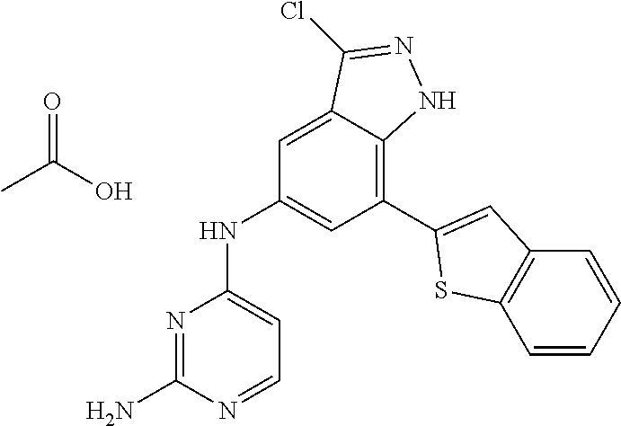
CC(O)=O.N1=C(N)N=CC=C1NC1=CC(C2=CC3=C(C=CC=C3)S2)=C2C(=C1)C(Cl)=NN2
